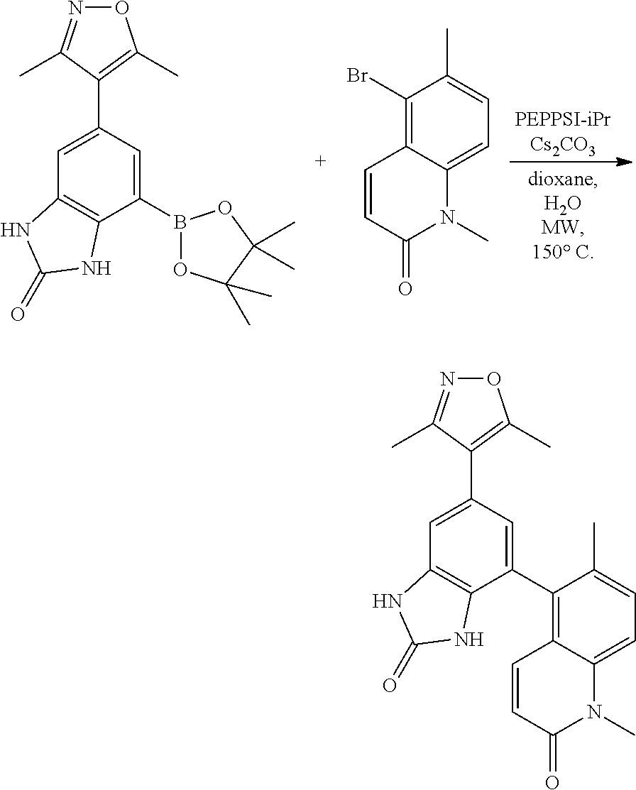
C1(B2OC(C)(C)C(C)(C)O2)=CC(C2=C(C)ON=C2C)=CC2=C1NC(=O)N2.C1(Br)=C2C(=CC=C1C)N(C)C(=O)C=C2.C1(C2=C3C(=CC=C2C)N(C)C(=O)C=C3)=CC(C2=C(C)ON=C2C)=CC2=C1NC(=O)N2
